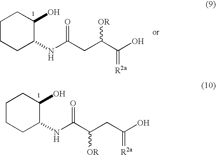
C1CCC(NC(C(CC(O)=[R2a])[OR])=O)C(O)C1.C1CCC(NC(CC(C(O)=[R2a])[OR])=O)C(O)C1
